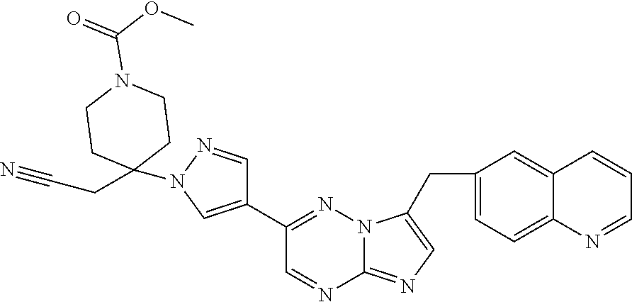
C1(C2=NN3C(=NC=C3CC3=CC=C4C(=C3)C=CC=N4)N=C2)=CN(C2(CC#N)CCN(C(=O)OC)CC2)N=C1
